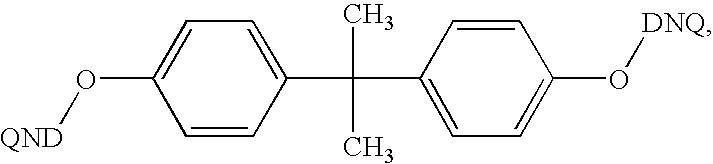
C1=CC(C(C)(C)C2=CC=C(O[DNQ])C=C2)=CC=C1O[QND]
